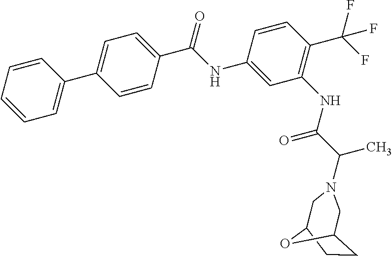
C1=CC=CC=C1C1=CC=C(C(NC2=CC(NC(C(N3CC4CCC(C3)O4)C)=O)=C(C(F)(F)F)C=C2)=O)C=C1
